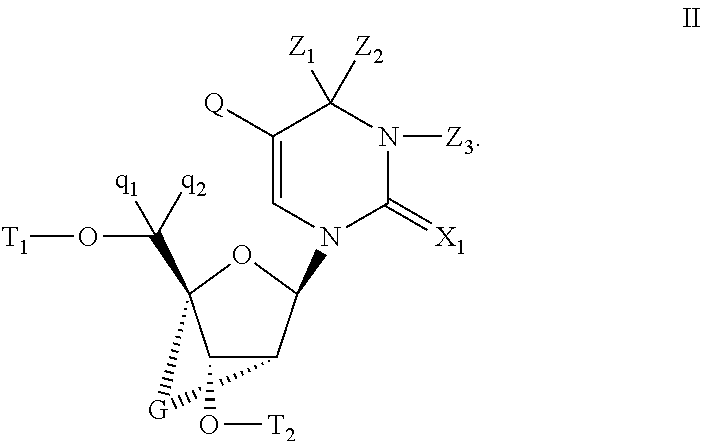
C12C(N3C(=[X1])N([Z3])C([Z1])([Z2])C([Q])=C3)OC(C(O[T1])([q1])[q2])(C1O[T2])[G]2
